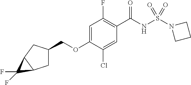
O(C1=CC(F)=C(C(NS(N2CCC2)(=O)=O)=O)C=C1Cl)CC1CC2C(C1)C2(F)F
